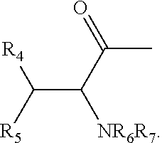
C(C([NR6R7])C(C)=O)([R4])[R5]
